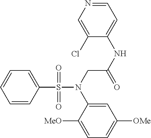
C1=C(S(=O)(=O)N(CC(NC2=CC=NC=C2Cl)=O)C2=CC([OMe])=CC=C2[MeO])C=CC=C1
